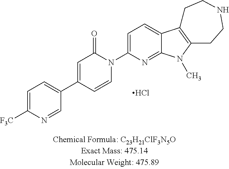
C1=C(N2C(=O)C=C(C3=CC=C([F3C])N=C3)C=C2)N=C2C(=C1)C1=C(N2C)CCNCC1.Cl
